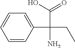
C1=CC(C(C(O)=O)(CC)N)=CC=C1
